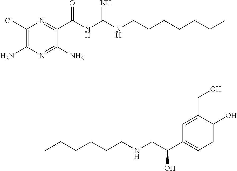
C1(Cl)=C(N)N=C(N)C(C(NC(NCCCCCCC)=N)=O)=N1.C(CCCCNCC(C1=CC=C(O)C(CO)=C1)O)C
